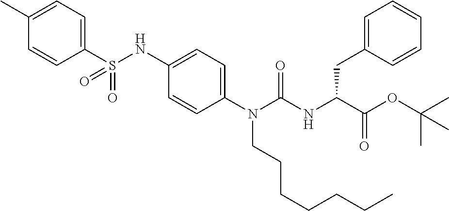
C1(S(NC2=CC=C(N(C(NC(C(=O)OC(C)(C)C)CC3=CC=CC=C3)=O)CCCCCCC)C=C2)(=O)=O)=CC=C(C)C=C1
